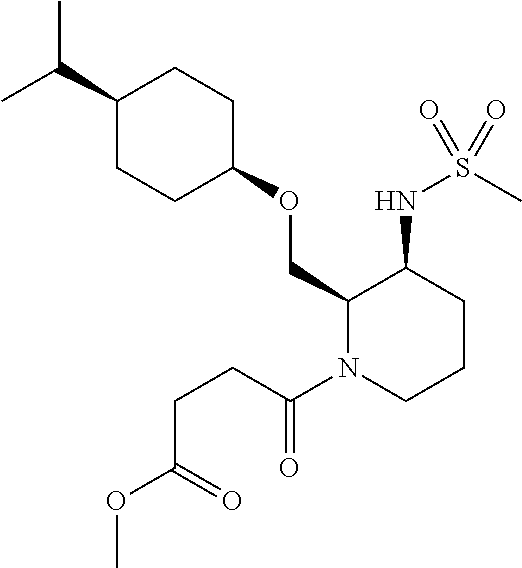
C(C1CCC(OCC2N(C(CCC(OC)=O)=O)CCCC2NS(C)(=O)=O)CC1)(C)C
